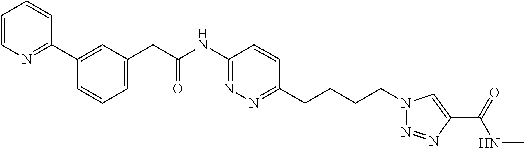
C1=CC=C(CC(NC2=NN=C(CCCCN3N=NC(C(NC)=O)=C3)C=C2)=O)C=C1C1=NC=CC=C1
